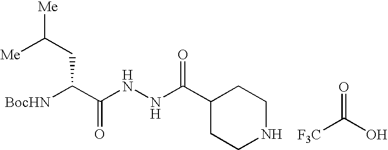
C(=O)([F3C])O.[BocHN]C(C(NNC(C1CCNCC1)=O)=O)CC([Me])[Me]
